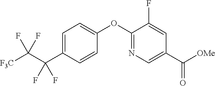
C1=C(C(C([F3C])(F)F)(F)F)C=CC(OC2=NC=C(C([OMe])=O)C=C2F)=C1
